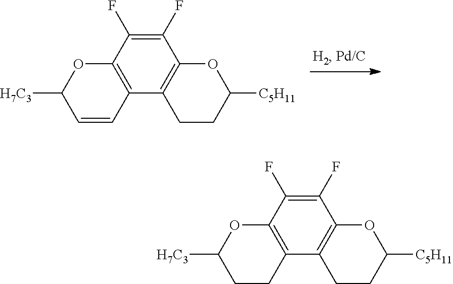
C12=C(C3=C(C(F)=C1F)OC([C5H11])CC3)CCC([H7C3])O2.C12=C(C3=C(C(F)=C1F)OC([C5H11])CC3)C=CC([H7C3])O2
